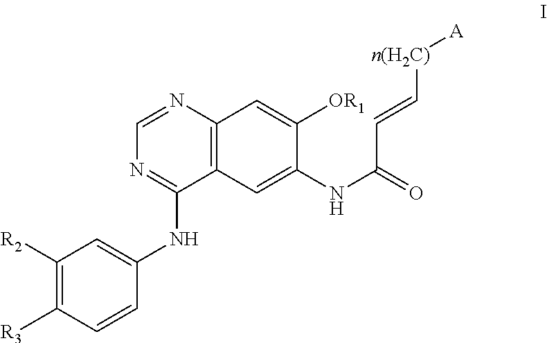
C12=C(N=CN=C1NC1=CC([R2])=C([R3])C=C1)C=C([OR1])C(NC(=O)C=C[n(H2C)][A])=C2
